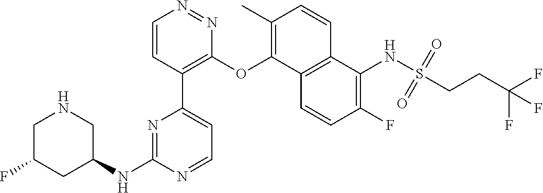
C1C(F)CC(NC2=NC(C3=C(OC4=C(C)C=CC5=C4C=CC(F)=C5NS(=O)(=O)CCC(F)(F)F)N=NC=C3)=CC=N2)CN1
